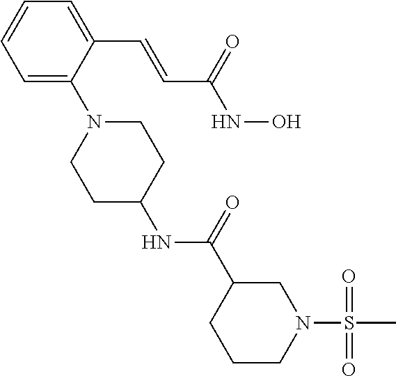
C1=C(C=CC(NO)=O)C(N2CCC(NC(=O)C3CN(S(C)(=O)=O)CCC3)CC2)=CC=C1
